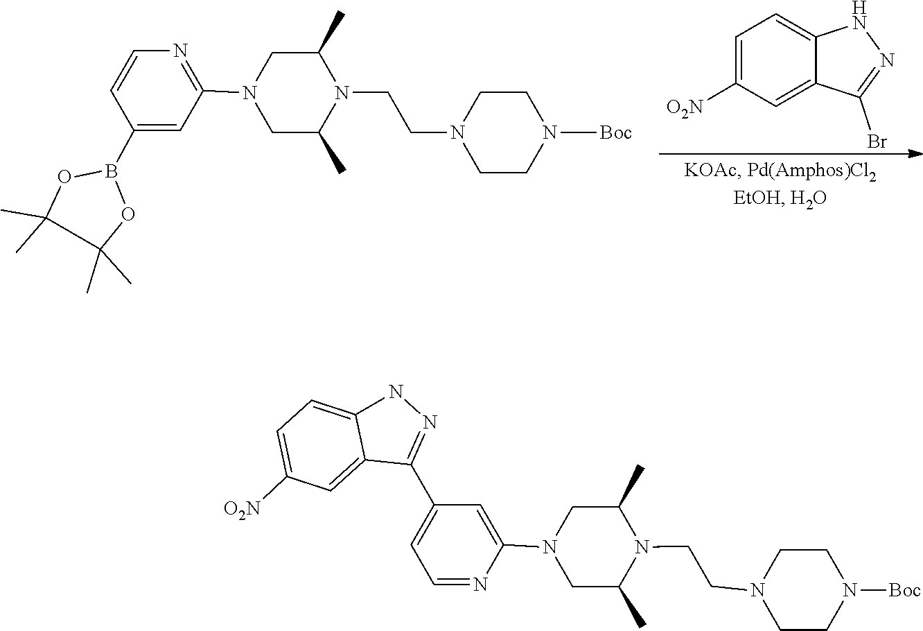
N1C2=CC=C([O2N])C=C2C(Br)=N1.C1=C(B2OC(C)(C)C(C)(C)O2)C=CN=C1N1CC(C)N(CCN2CCN([Boc])CC2)C(C)C1.N1([Boc])CCN(CCN2C(C)CN(C3=CC(C4=NNC5=CC=C([O2N])C=C45)=CC=N3)CC2C)CC1
